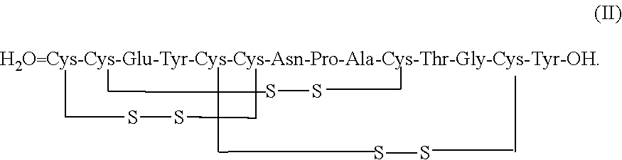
CCSSCC.SS.SS
